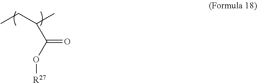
CCC(C)C(O[R27])=O
